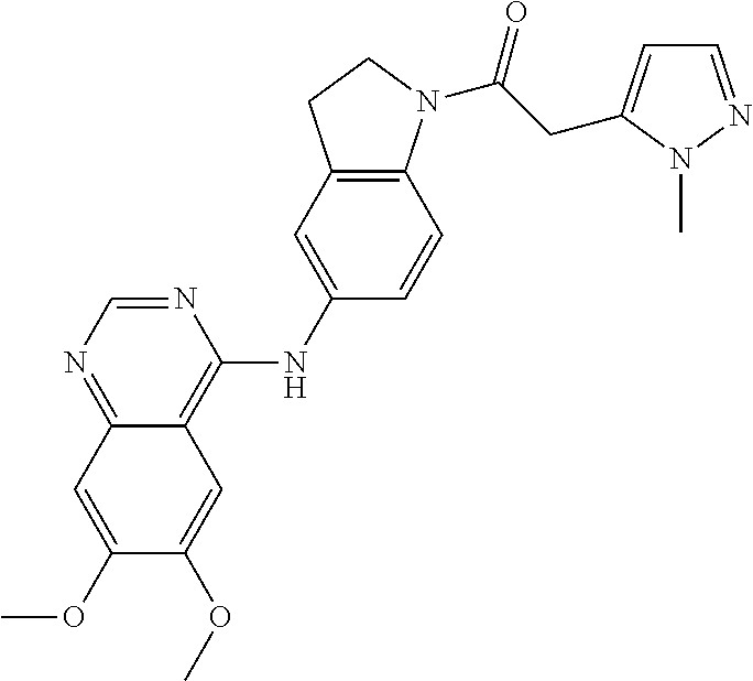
N1=CN=C2C(=C1NC1=CC3=C(C=C1)N(C(=O)CC1=CC=NN1C)CC3)C=C(OC)C(OC)=C2
